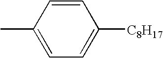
C1=C(C)C=CC([C8H17])=C1
